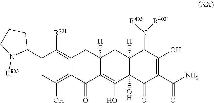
C1(C2CCCN2[R803])=CC(O)=C2C(=C1[R701])CC1([H])C(=C(O)C3(O)C([H])(C1)C(N([R403])[R403])C(O)=C(C(N)=O)C3=O)C2=O
